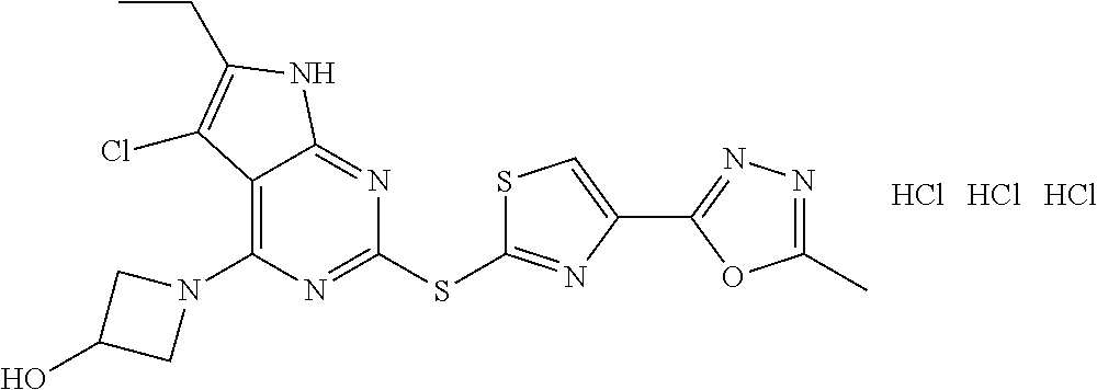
C1(SC2=NC(C3=NN=C(C)O3)=CS2)=NC(N2CC(O)C2)=C2C(=N1)NC(CC)=C2Cl.Cl.Cl.Cl
